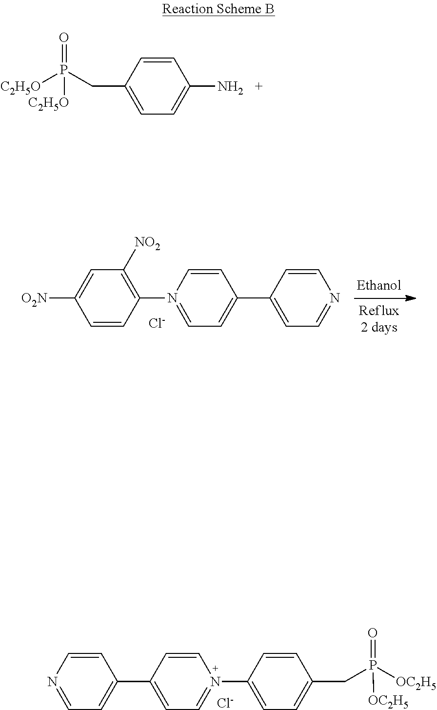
C1=CC(N2=CC=C(C3=CC=NC=C3)C=C2)=C([NO2])C=C1[O2N].[Cl-].[Cl-].C1=CN=CC=C1C1=CC=N(C2=CC=C(CP(=O)([OC2H5])[OC2H5])C=C2)C=C1.C1=CC(CP([C2H5O])(=O)[C2H5O])=CC=C1N
